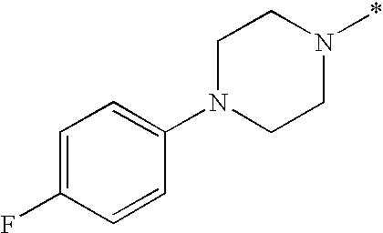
N1(C2=CC=C(F)C=C2)CCN(*)CC1
